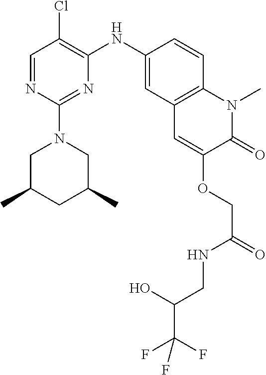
C1=NC(N2CC(C)CC(C)C2)=NC(NC2=CC3=C(C=C2)N(C)C(=O)C(OCC(=O)NCC(O)C(F)(F)F)=C3)=C1Cl
